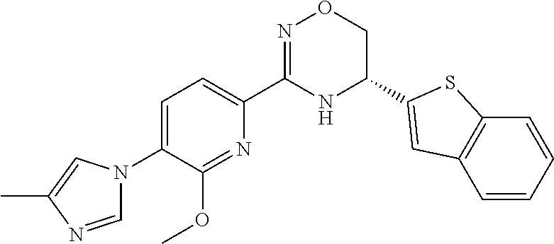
C1=C(N2C=NC(C)=C2)C(OC)=NC(C2=NOCC(C3=CC4=C(C=CC=C4)S3)N2)=C1
